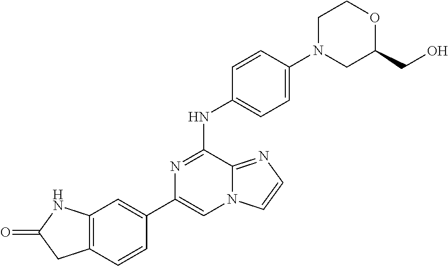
C1(C2=CC3=C(C=C2)CC(=O)N3)=CN2C(=NC=C2)C(NC2=CC=C(N3CC(CO)OCC3)C=C2)=N1
